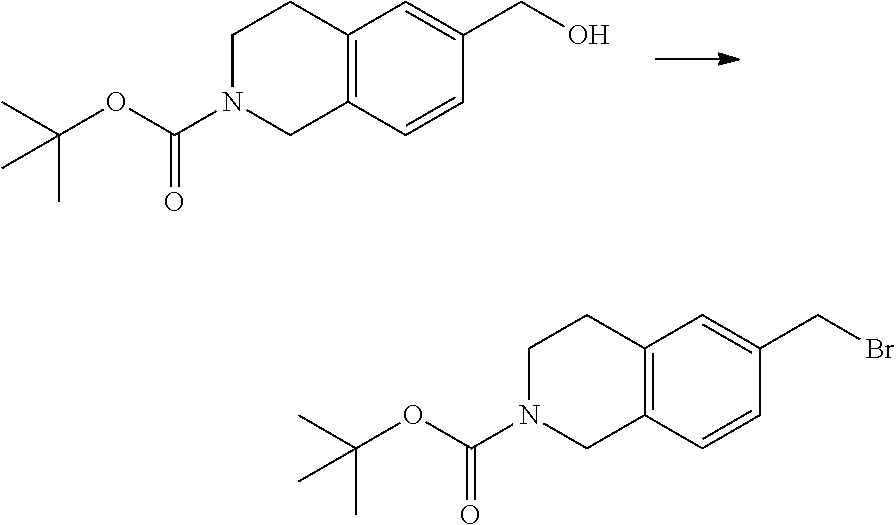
C12=C(C=CC(CO)=C1)CN(C(OC(C)(C)C)=O)CC2.C12=C(C=CC(CBr)=C1)CN(C(OC(C)(C)C)=O)CC2
